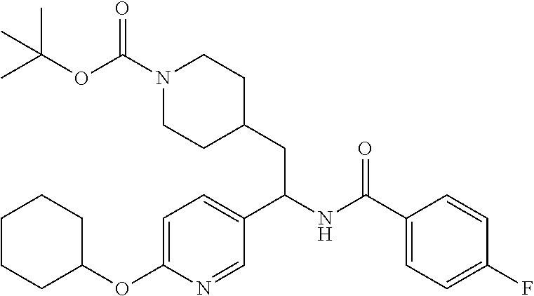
C1(C(NC(C2=CC=C(OC3CCCCC3)N=C2)CC2CCN(C(=O)OC(C)(C)C)CC2)=O)=CC=C(F)C=C1
